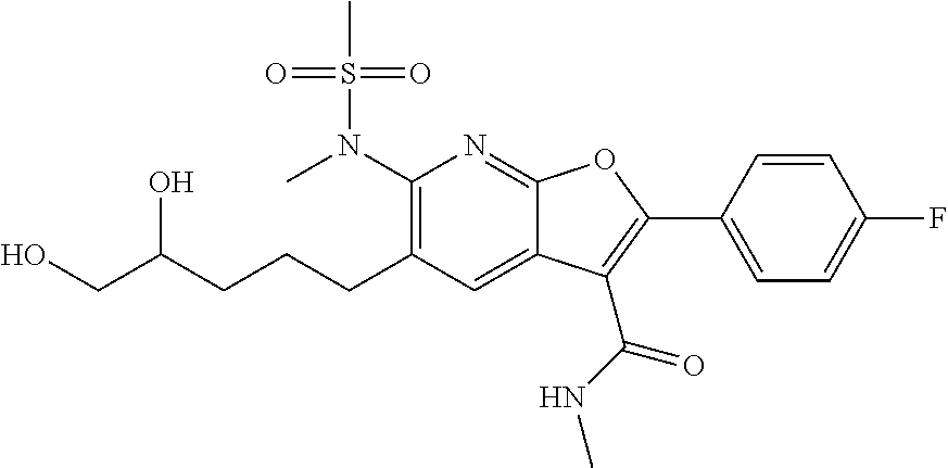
C1(N(C)S(C)(=O)=O)=C(CCCC(CO)O)C=C2C(=N1)OC(C1=CC=C(F)C=C1)=C2C(NC)=O
